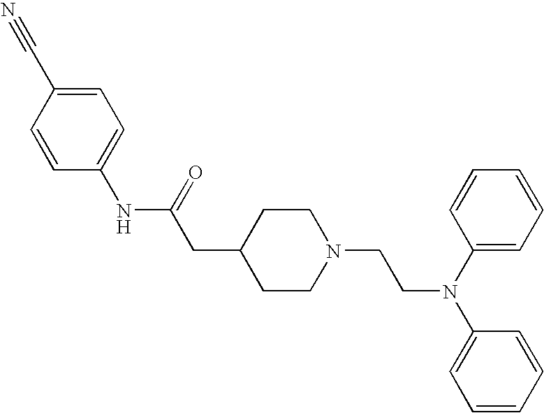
C1(NC(=O)CC2CCN(CCN(C3=CC=CC=C3)C3=CC=CC=C3)CC2)=CC=C(C#N)C=C1
